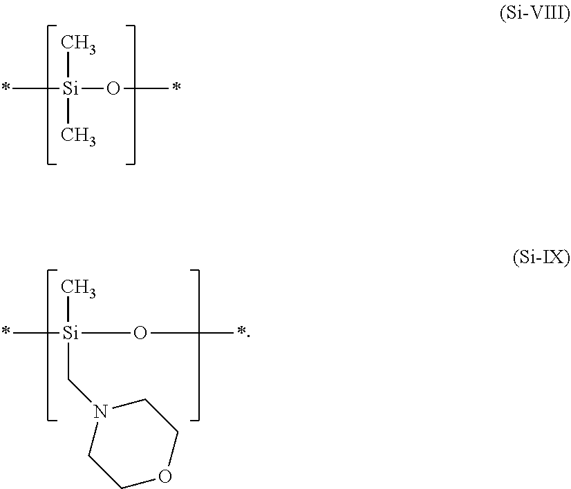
C[Si](C)(O*)*.C[Si](CN1CCOCC1)(O*)*
